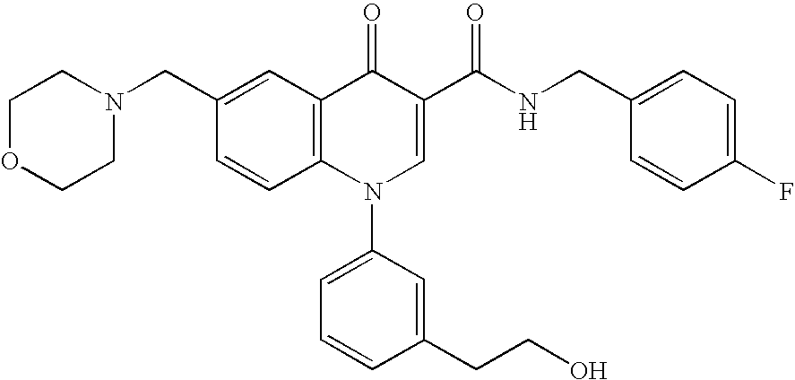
C1OCCN(CC2=CC3=C(C=C2)N(C2=CC=CC(CCO)=C2)C=C(C(NCC2=CC=C(F)C=C2)=O)C3=O)C1
